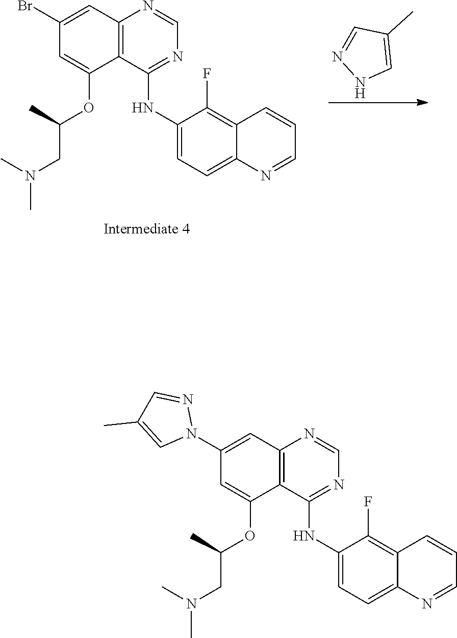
C1(NC2=CC=C3C(=C2F)C=CC=N3)=NC=NC2=C1C(OC(C)CN(C)C)=CC(Br)=C2.C1=C(C)C=NN1.C1(NC2=CC=C3C(=C2F)C=CC=N3)=NC=NC2=C1C(OC(C)CN(C)C)=CC(N1N=CC(C)=C1)=C2
